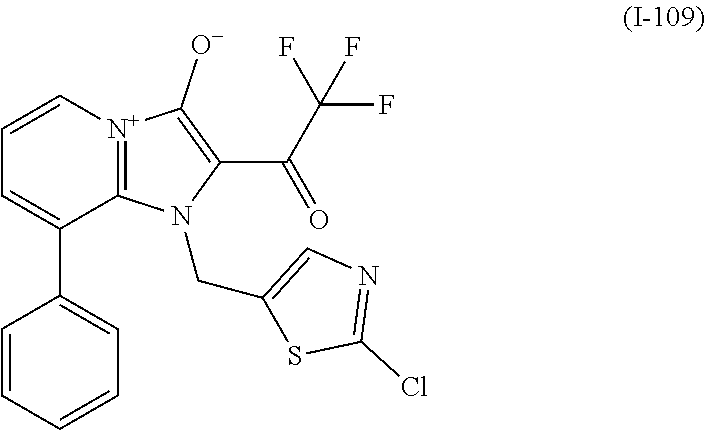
C1=C[N+]2=C(C(C3=CC=CC=C3)=C1)N(CC1=CN=C(Cl)S1)C(C(C(F)(F)F)=O)=C2[O-]
